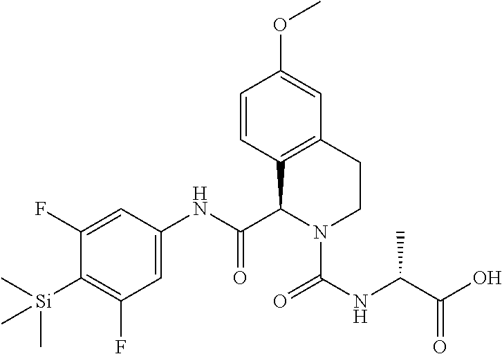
C1=CC2=C(C=C1OC)CCN(C(NC(C(O)=O)C)=O)C2C(NC1=CC(F)=C([Si](C)(C)C)C(F)=C1)=O
